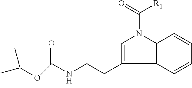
C1=CC=CC2=C1C(CCNC(=O)OC(C)(C)C)=CN2C([R1])=O
